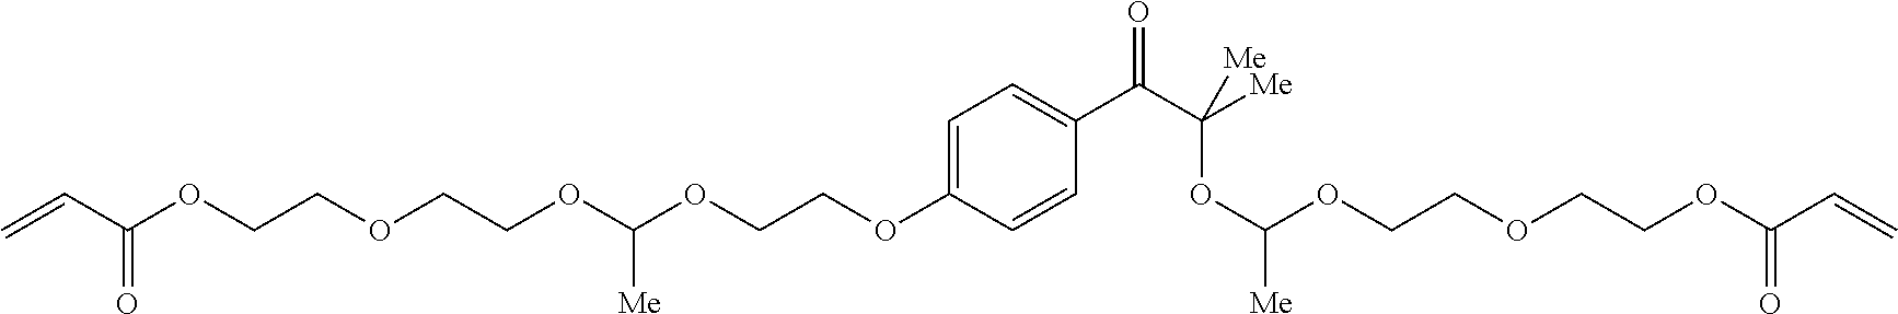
C1=C(OCCOC(OCCOCCOC(C=C)=O)[Me])C=CC(C(C([Me])(OC([Me])OCCOCCOC(C=C)=O)[Me])=O)=C1
